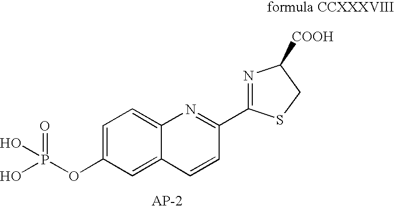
C1=C(OP(=O)(O)O)C=C2C(=C1)N=C(C1=NC([COOH])CS1)C=C2
